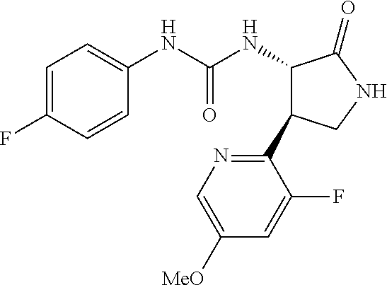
C1=C(F)C=CC(NC(NC2C(C3=NC=C([MeO])C=C3F)CNC2=O)=O)=C1
